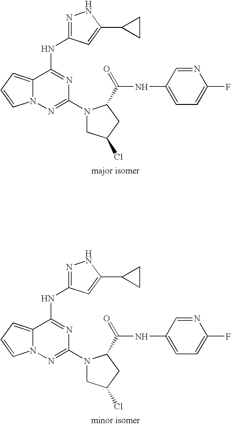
C12=CC=CN1N=C(N1CC(Cl)CC1C(NC1=CC=C(F)N=C1)=O)N=C2NC1=NNC(C2CC2)=C1.C12=CC=CN1N=C(N1CC(Cl)CC1C(NC1=CC=C(F)N=C1)=O)N=C2NC1=NNC(C2CC2)=C1
